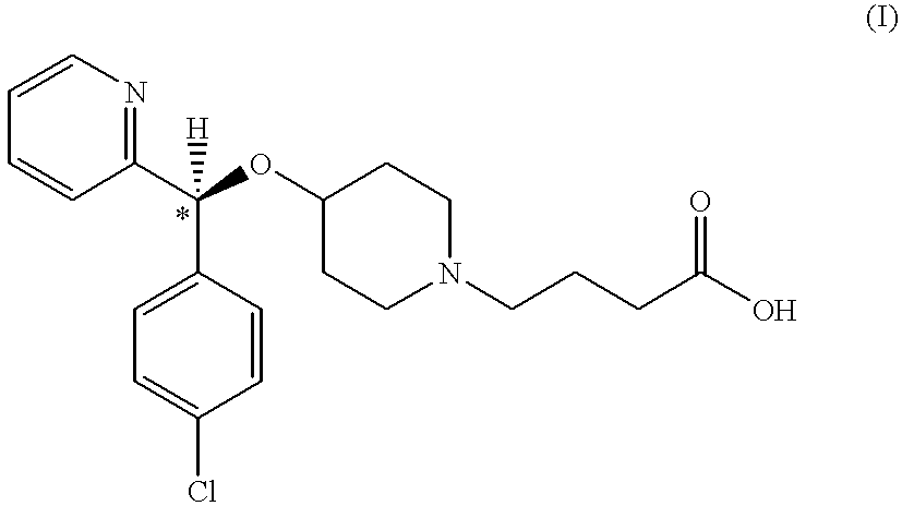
C1=CC(C(OC2CCN(CCCC(O)=O)CC2)([H])C2=CC=C(Cl)C=C2)=NC=C1
